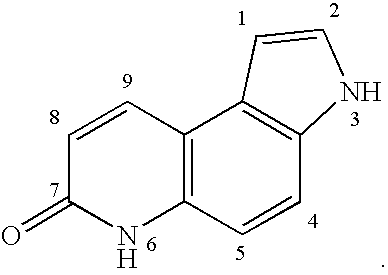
C12=C(C=CC3=C1C=CN3)NC(=O)C=C2
